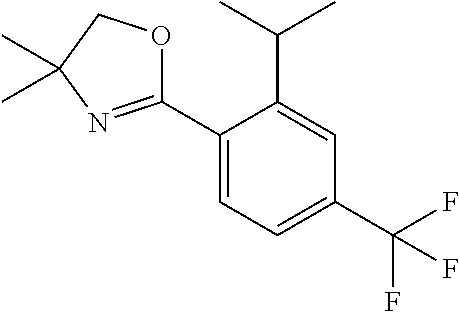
C1(C2=NC(C)(C)CO2)=CC=C(C(F)(F)F)C=C1C(C)C
